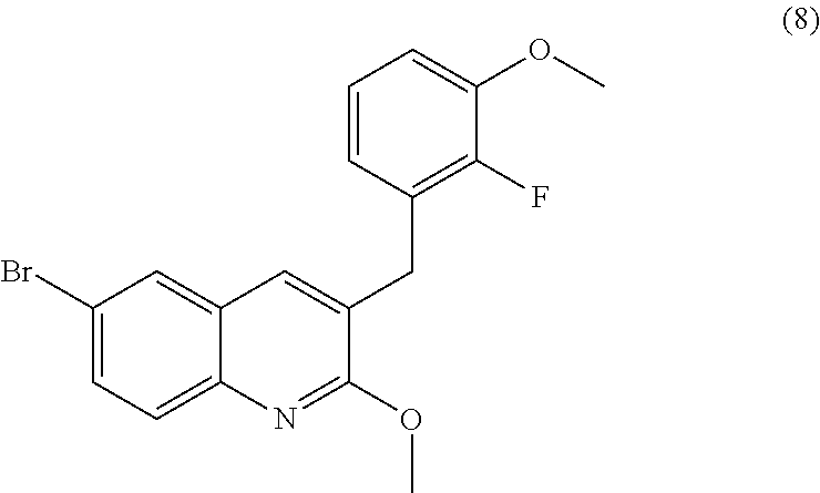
C1=CC=C(OC)C(F)=C1CC1=CC2=CC(Br)=CC=C2N=C1OC
